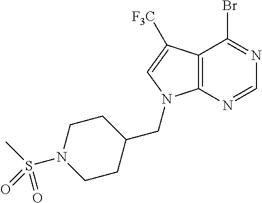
C12=C(N=CN=C1Br)N(CC1CCN(S(C)(=O)=O)CC1)C=C2[F3C]
